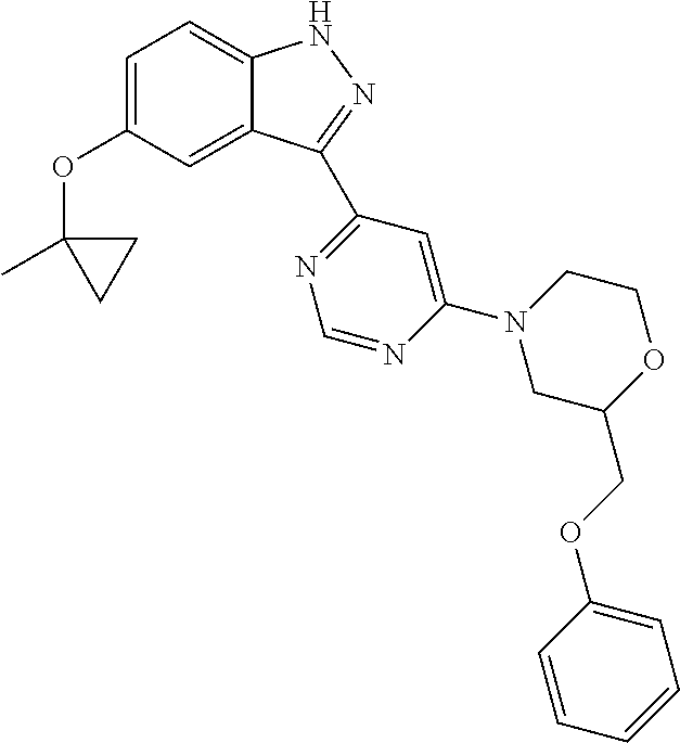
C1=C(OC2(C)CC2)C=C2C(=C1)NN=C2C1=NC=NC(N2CC(COC3=CC=CC=C3)OCC2)=C1
